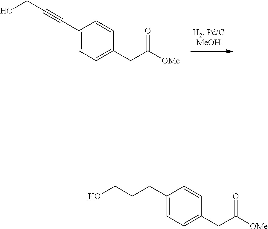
C1=C(C#CCO)C=CC(CC([OMe])=O)=C1.C1=C(CCCO)C=CC(CC([OMe])=O)=C1
